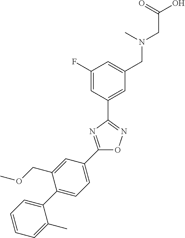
C1(F)=CC(C2=NOC(C3=CC=C(C4=CC=CC=C4C)C(COC)=C3)=N2)=CC(CN(C)CC(=O)O)=C1
